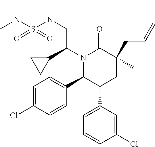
C1=C(Cl)C=CC(C2C(C3=CC=CC(Cl)=C3)CC(CC=C)(C)C(=O)N2C(C2CC2)CN(S(N(C)C)(=O)=O)C)=C1
